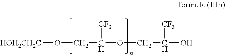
[HOH2CH2C]OCC(OCC(O)[CF3])[CF3]
